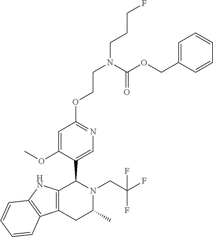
C1=C(OC)C(C2C3=C(CC(C)N2CC(F)(F)F)C2=C(N3)C=CC=C2)=CN=C1OCCN(CCCF)C(OCC1=CC=CC=C1)=O
